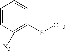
C1=CC([X3])=C(SC)C=C1
